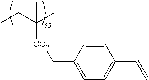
CCC(C)(C)[CO2]CC1=CC=C(C=C)C=C1
